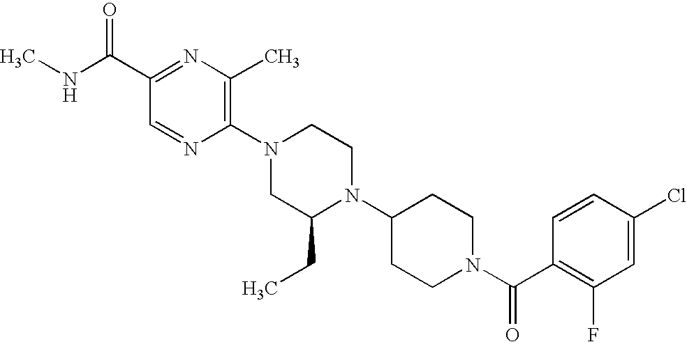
C1(C(NC)=O)=NC(C)=C(N2CC(CC)N(C3CCN(C(C4=C(F)C=C(Cl)C=C4)=O)CC3)CC2)N=C1
